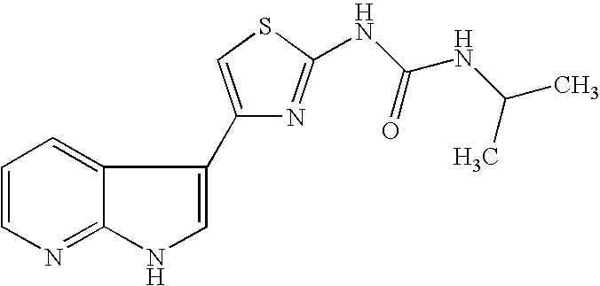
C12=NC=CC=C1C(C1=CSC(NC(NC(C)C)=O)=N1)=CN2
